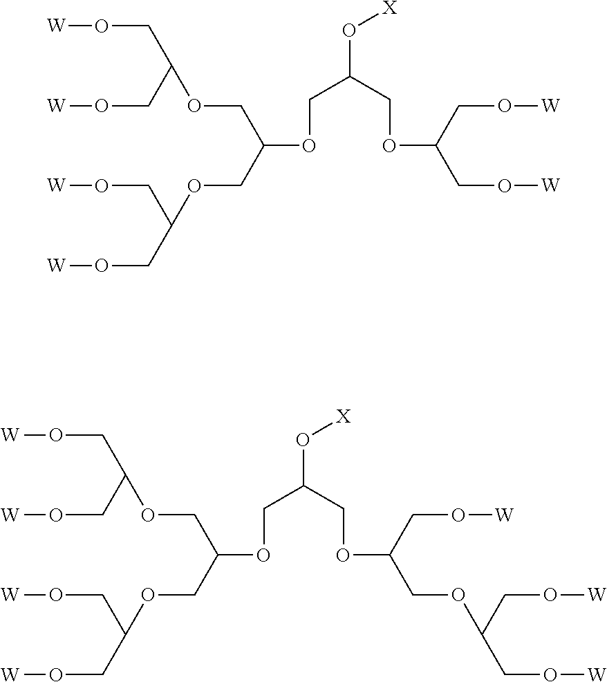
[W]OCC(CO[W])OCC(OCC(O[X])COC(CO[W])CO[W])COC(CO[W])CO[W].[W]OCC(CO[W])OCC(OCC(O[X])COC(COC(CO[W])CO[W])CO[W])COC(CO[W])CO[W]
